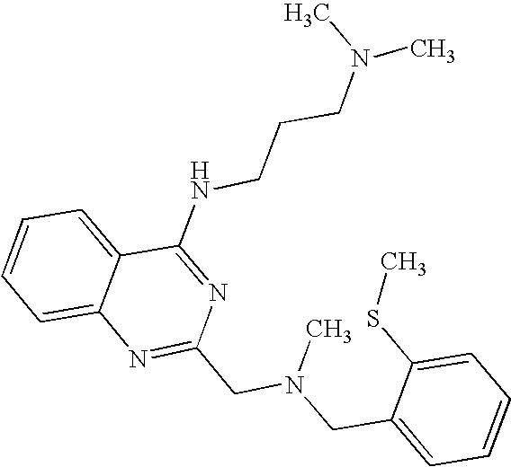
C1=CC=C2C(=C1)N=C(CN(CC1=CC=CC=C1SC)C)N=C2NCCCN(C)C
